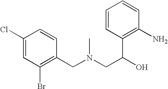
C1(Cl)=CC(Br)=C(CN(CC(C2=C(N)C=CC=C2)O)C)C=C1
